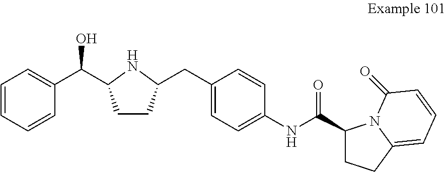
C1=CC=CC(C(O)C2CCC(CC3=CC=C(NC(C4CCC5=CC=CC(=O)N45)=O)C=C3)N2)=C1
